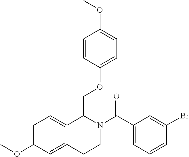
C1(C(N2CCC3=CC(OC)=CC=C3C2COC2=CC=C(OC)C=C2)=O)=CC=CC(Br)=C1
